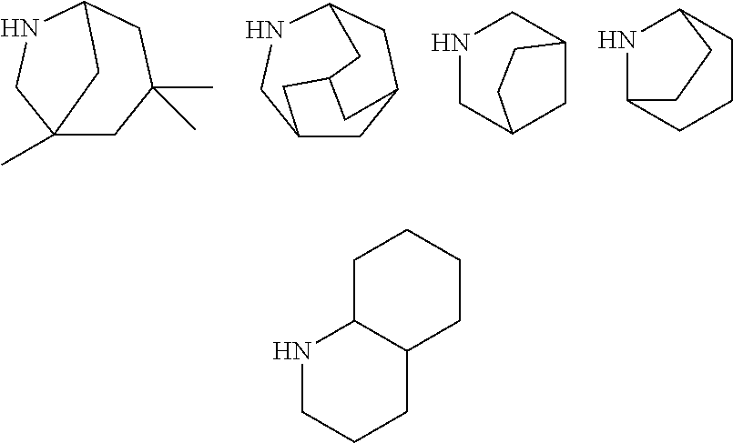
C12(C)CC(C)(C)CC(NC1)C2.C12CC3CC(NC1)CC(C3)C2.N1CC2CC(C1)CC2.N1C2CCCC1CC2.C1C2C(CCC1)CCCN2
